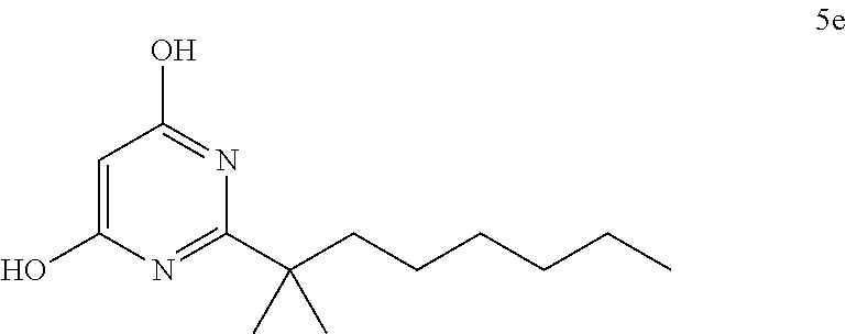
C1=C(O)N=C(C(CCCCCC)(C)C)N=C1O
